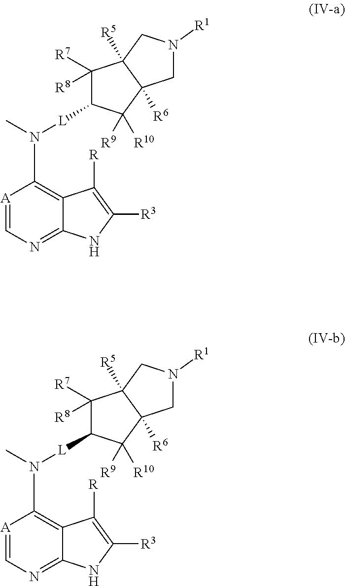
[A]1=CN=C2C(=C1N(C)[L]C1C([R7])([R8])C3([R5])C([R6])(C1([R9])[R10])CN([R1])C3)C([R])=C([R3])N2.[A]1=CN=C2C(=C1N(C)[L]C1C([R7])([R8])C3([R5])C([R6])(C1([R9])[R10])CN([R1])C3)C([R])=C([R3])N2
